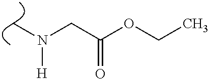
C(C(OCC)=O)N(C)[H]
